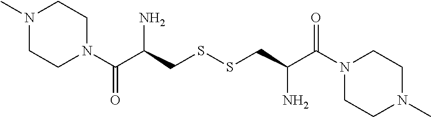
C1N(C(C(CSSCC(C(N2CCN(C)CC2)=O)N)N)=O)CCN(C)C1
